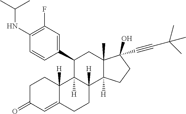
C1C(=O)C=C2C([H])(C1)C1([H])C([H])(CC2)C2([H])C(C)(CC1C1=CC(F)=C(NC(C)C)C=C1)C(O)(C#CC(C)(C)C)CC2
